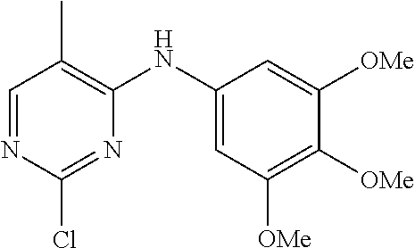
C1=NC(Cl)=NC(NC2=CC([OMe])=C([OMe])C([OMe])=C2)=C1C
